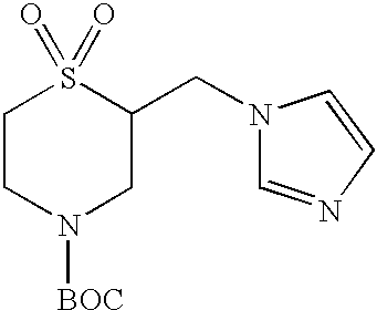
C1CN([BOC])CC(CN2C=NC=C2)S1(=O)=O
